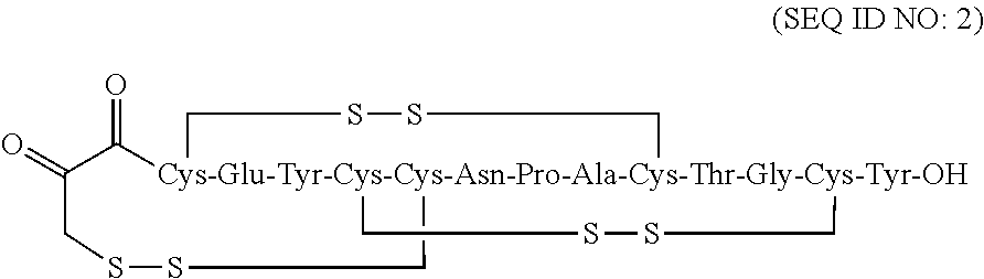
O=C1[Cys-Glu-Tyr-Cys-Cys-Asn-Pro-Ala-Cys-Thr-Gly-Cys-Tyr-OH]23(CSSC2)(CSSCC1=O)CSSC3
